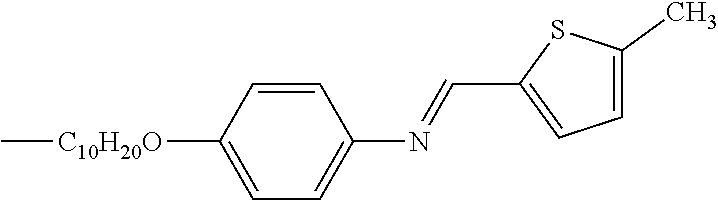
C1=C(C)SC(C=NC2=CC=C([C10H20O]C)C=C2)=C1
